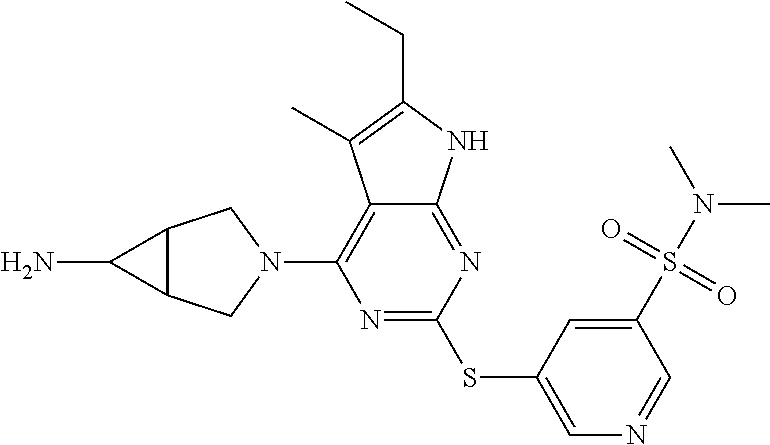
N1=C(SC2=CN=CC(S(N(C)C)(=O)=O)=C2)N=C2C(=C1N1CC3C(C1)C3N)C(C)=C(CC)N2
